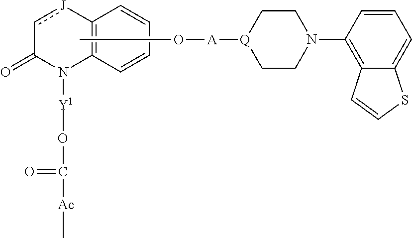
C12=C(C=CC=C1)N([Y1]OC([Ac]C)=O)C(=O)c[J]2.CO[A][Q]1CCN(C2=C3C(=CC=C2)SC=C3)CC1
